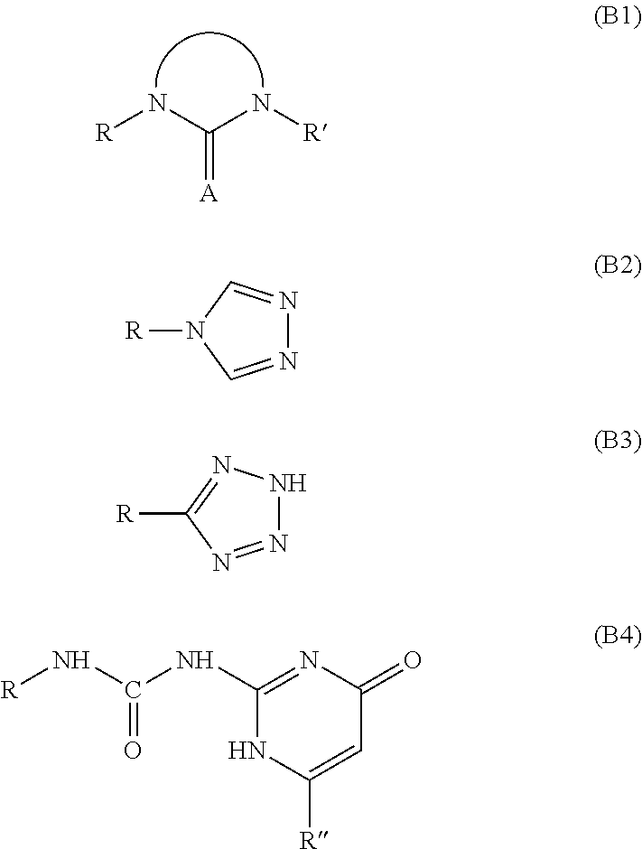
[R]NC(N[R])=[A].N1=CN([R])C=N1.N1=NC([R])=NN1.C1(NC(N[R])=O)=NC(=O)C=C([R])N1
